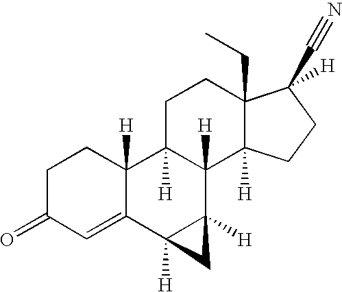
C1C2([H])C([H])(C3([H])C(CC)(C1)C([H])(C#N)CC3)C1([H])C([H])(C3=CC(=O)CCC23[H])C1
